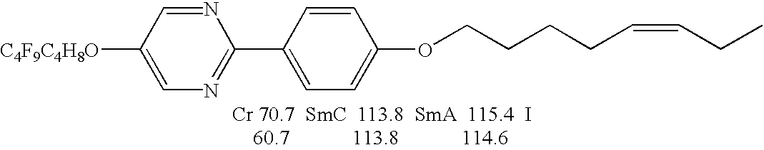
[C4F9C4H8O]C1=CN=C(C2=CC=C(OCCCCC=CCC)C=C2)N=C1
